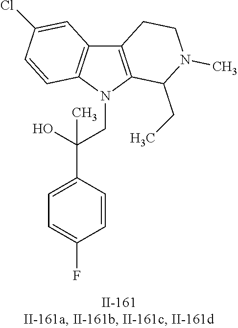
C12=C(N(CC(C3=CC=C(F)C=C3)(O)C)C3=C1C=C(Cl)C=C3)C(CC)N(C)CC2
